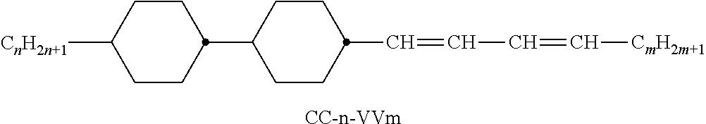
C1CC([CnH2n+1])CCC1C1CCC(C=CC=C[CmH2m+1])CC1.[CC-n-VVm]
